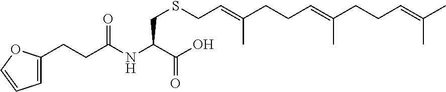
C1(CCC(NC(C(O)=O)CSCC=C(CCC=C(CCC=C(C)C)C)C)=O)=CC=CO1
